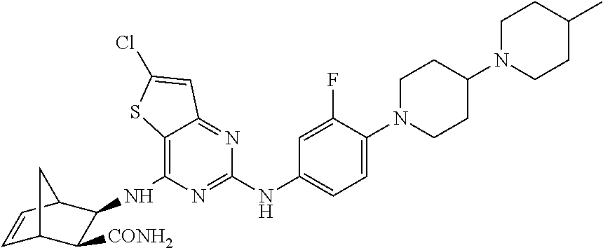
C12=C(NC3C([CONH2])C4C=CC3C4)N=C(NC3=CC=C(N4CCC(N5CCC(C)CC5)CC4)C(F)=C3)N=C1C=C(Cl)S2
